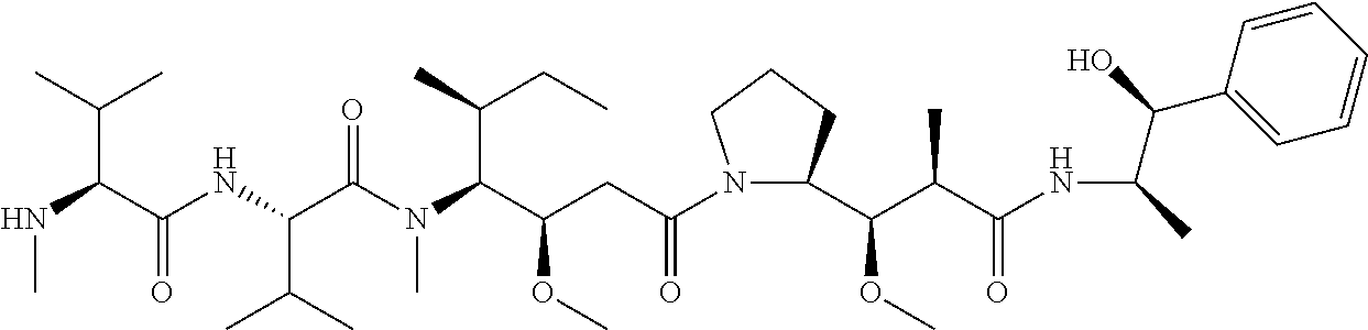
N1(C(CC(C(N(C(C(NC(C(NC)C(C)C)=O)C(C)C)=O)C)C(CC)C)OC)=O)C(C(C(C(NC(C(C2=CC=CC=C2)O)C)=O)C)OC)CCC1
